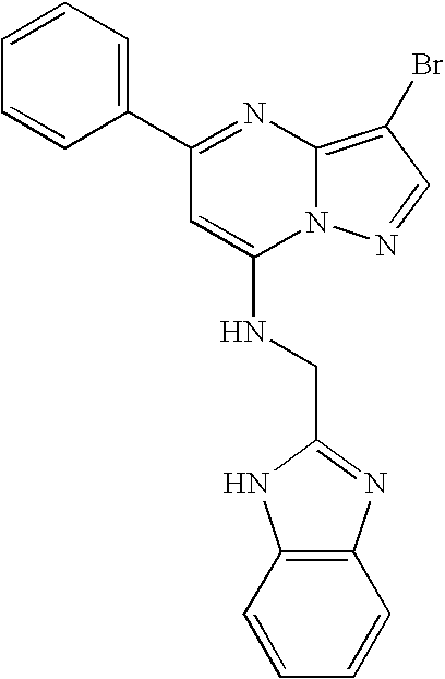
C1(C2=CC=CC=C2)=NC2=C(Br)C=NN2C(NCC2=NC3=C(N2)C=CC=C3)=C1
